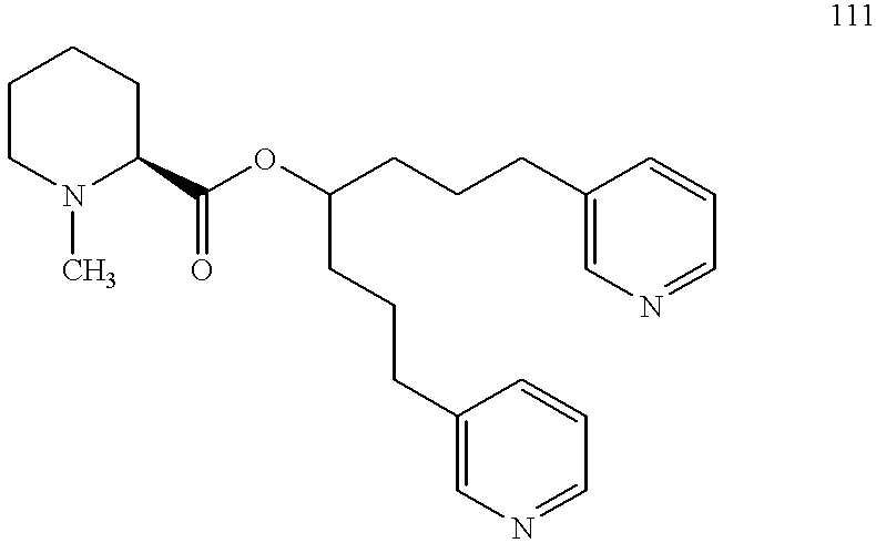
C(OC(C1CCCCN1C)=O)(CCCC1=CN=CC=C1)CCCC1=CN=CC=C1
